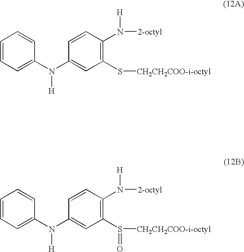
C1=CC=C(N(C2=CC(S[CH2CH2COO-i-octyl])=C(N([2-octyl])[H])C=C2)[H])C=C1.C1=CC=C(N(C2=CC(S([CH2CH2COO-i-octyl])=O)=C(N([2-octyl])[H])C=C2)[H])C=C1
